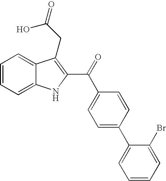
C1=CC=C2C(=C1)C(CC(=O)O)=C(C(=O)C1=CC=C(C3=CC=CC=C3Br)C=C1)N2
